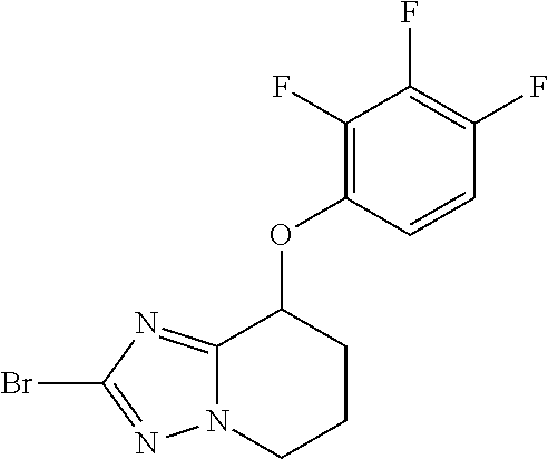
BrC1=NN2C(=N1)C(OC1=C(F)C(F)=C(F)C=C1)CCC2
